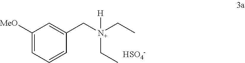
C1([MeO])=CC=CC(C[N+](CC)(CC)[H])=C1.[HSO4-]
